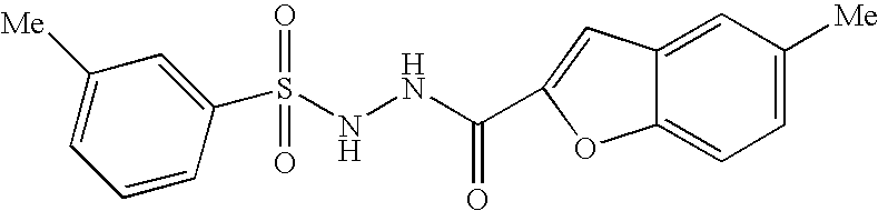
N(NC(=O)C1=CC2=CC([Me])=CC=C2O1)S(C1=CC([Me])=CC=C1)(=O)=O
